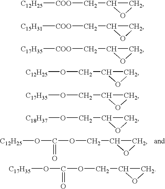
O([C12H25])C(=O)OCC1CO1.[COO]([C12H25])CC1CO1.[COO]([C15H31])CC1CO1.[COO]([C17H35])CC1CO1.O([C12H25])CC1CO1.O([C17H35])CC1CO1.O([C18H37])CC1CO1.O([C17H35])C(=O)OCC1CO1
